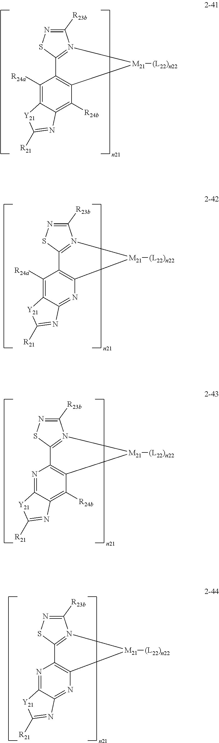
C1([R23b])=NSC2=N1[M21]([(L22)n22])C1=C2C([R24a])=C2C(=C1[R24b])N=C([R21])[Y21]2.C1([R23b])=NSC2=N1[M21]([(L22)n22])C1=C2C([R24a])=C2C(=N1)N=C([R21])[Y21]2.C1([R23b])=NSC2=N1[M21]([(L22)n22])C1=C2N=C2C(=C1[R24b])N=C([R21])[Y21]2.C1([R23b])=NSC2=N1[M21]([(L22)n22])C1=C2N=C2C(=N1)N=C([R21])[Y21]2
